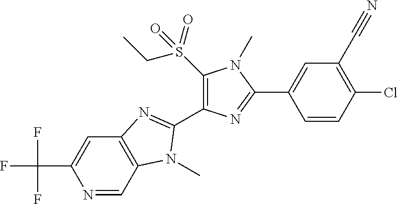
N1=CC2=C(C=C1C(F)(F)F)N=C(C1=C(S(CC)(=O)=O)N(C)C(C3=CC(C#N)=C(Cl)C=C3)=N1)N2C
